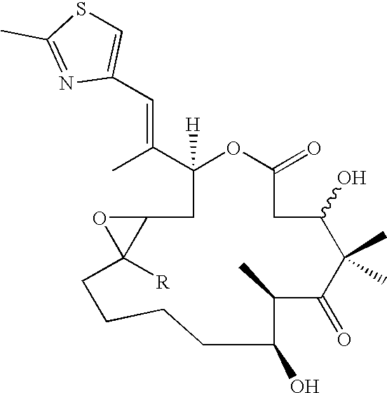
C1(C(C)=CC2=CSC(C)=N2)([H])OC(=O)CC(O)C(C)(C)C(=O)C(C)C(O)CCCCC2([R])C(C1)O2
